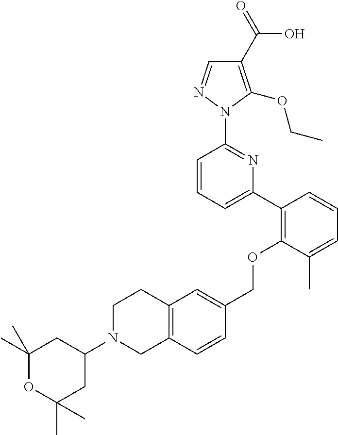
C1(C2=C(OCC3=CC4=C(C=C3)CN(C3CC(C)(C)OC(C)(C)C3)CC4)C(C)=CC=C2)=CC=CC(N2N=CC(C(=O)O)=C2OCC)=N1
